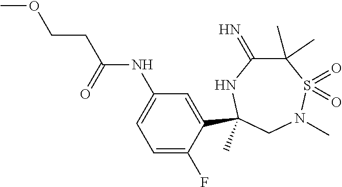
C(=O)(NC1=CC=C(F)C(C2(C)NC(=N)C(C)(C)S(=O)(=O)N(C)C2)=C1)CCOC
